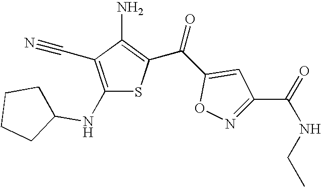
C1(NC2CCCC2)=C(C#N)C(N)=C(C(C2=CC(C(=O)NCC)=NO2)=O)S1
